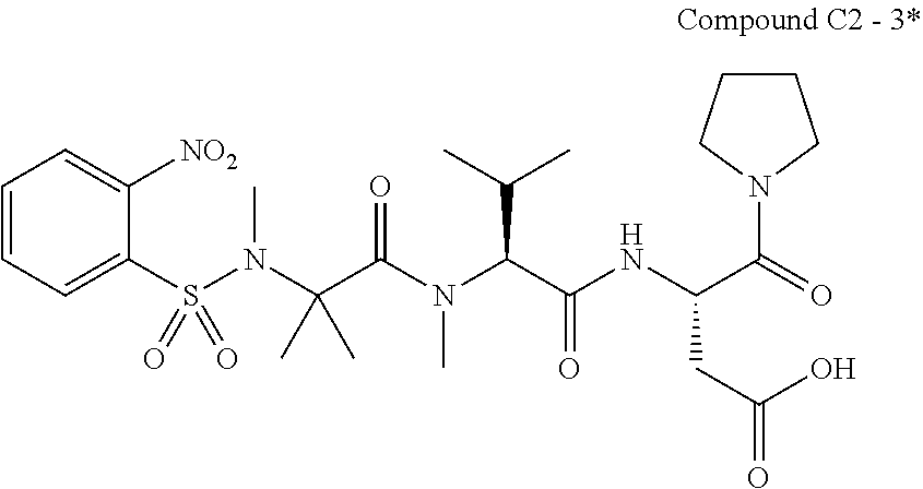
S(N(C(C(N(C)C(C(=O)NC(C(=O)N1CCCC1)CC(=O)O)C(C)C)=O)(C)C)C)(C1=CC=CC=C1[NO2])(=O)=O
